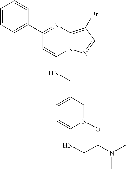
C1(C2=CC=CC=C2)=NC2=C(Br)C=NN2C(NCC2=CC=C(NCCN(C)C)N(O)=C2)=C1
